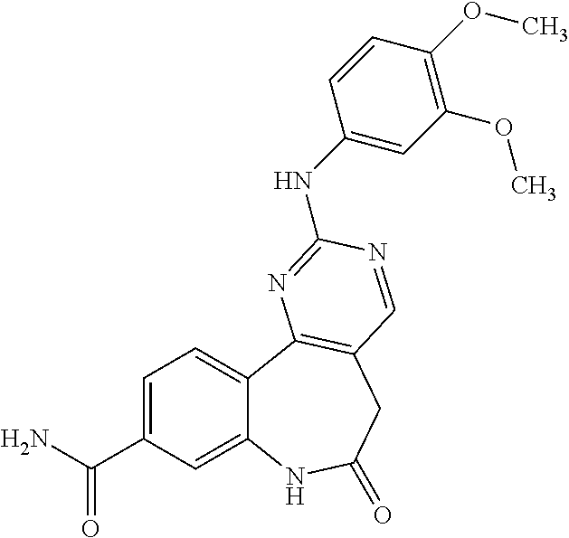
C1=C(C(N)=O)C=C2C(=C1)C1=C(CC(=O)N2)C=NC(NC2=CC(OC)=C(OC)C=C2)=N1
